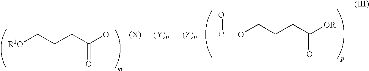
[R1O]CCCC(O[(X)][(Y)n][(Z)n]C(OCCCC([OR])=O)=O)=O
